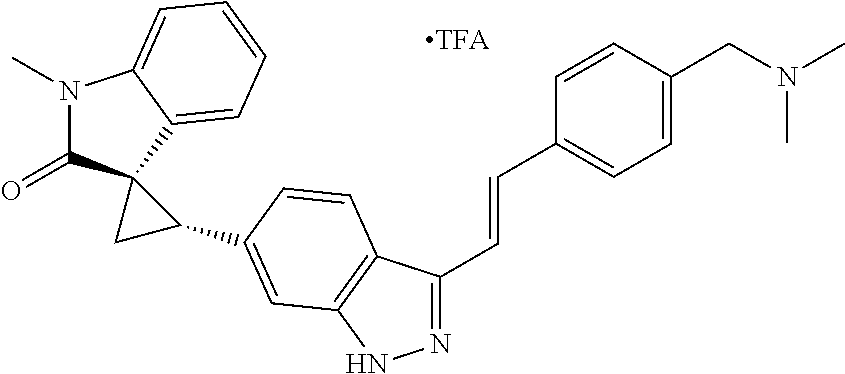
N1=C(C=CC2=CC=C(CN(C)C)C=C2)C2=C(N1)C=C(C1C3(C(=O)N(C)C4=CC=CC=C43)C1)C=C2
